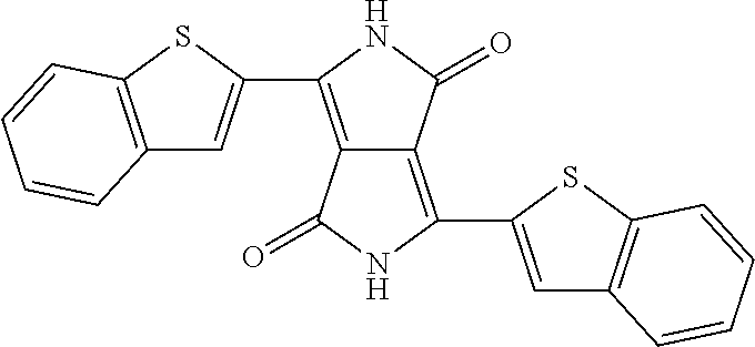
C12=C(C3=CC4=C(S3)C=CC=C4)NC(=O)C1=C(C1=CC3=C(S1)C=CC=C3)NC2=O
